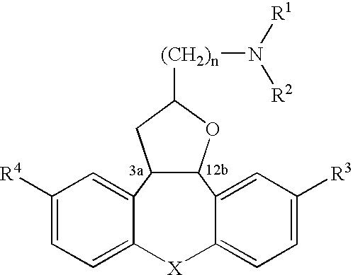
C12C(OC([(CH2)n]N([R1])[R2])C1)C1=CC([R3])=CC=C1[X]C1=CC=C([R4])C=C21
